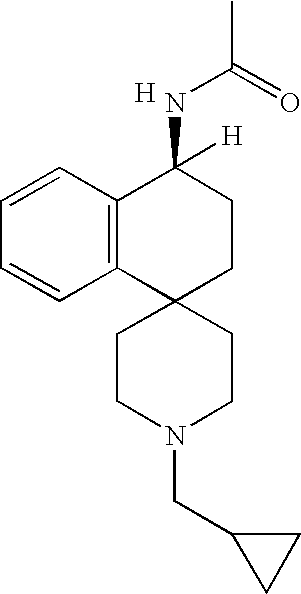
C1CN(CC2CC2)CCC12CCC(NC(C)=O)([H])C1=C2C=CC=C1.[H]
